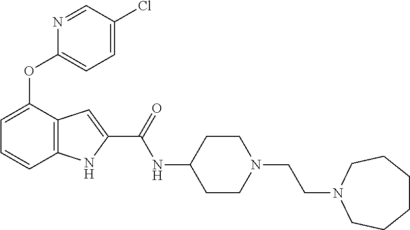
C1=C(OC2=CC=C(Cl)C=N2)C2=C(C=C1)NC(C(NC1CCN(CCN3CCCCCC3)CC1)=O)=C2
